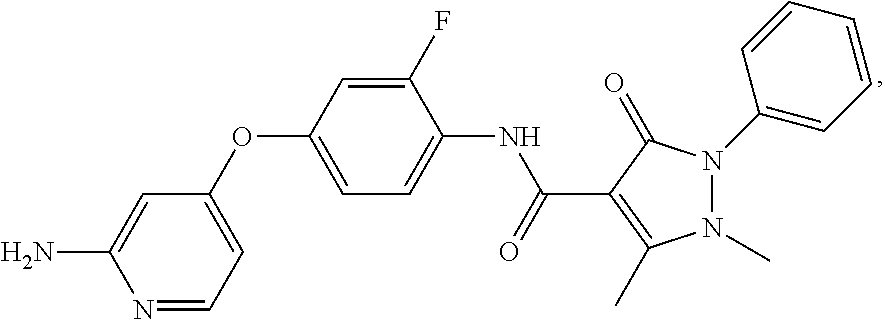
C1(OC2=CC=C(NC(C3=C(C)N(C)N(C4=CC=CC=C4)C3=O)=O)C(F)=C2)=CC=NC(N)=C1
